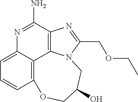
C12=C3C(=CC=C1)N=C(N)C1=C3N(C(COCC)=N1)CC(O)CO2
